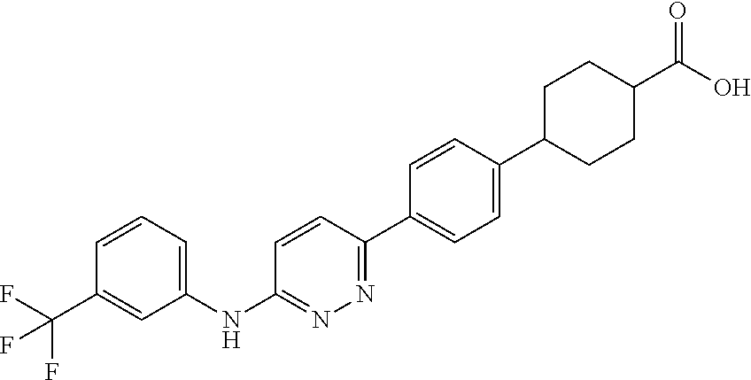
C1(NC2=NN=C(C3=CC=C(C4CCC(C(O)=O)CC4)C=C3)C=C2)=CC=CC(C(F)(F)F)=C1
